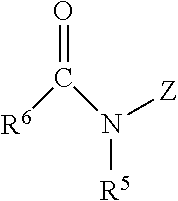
O=C(N([R5])[Z])[R6]
